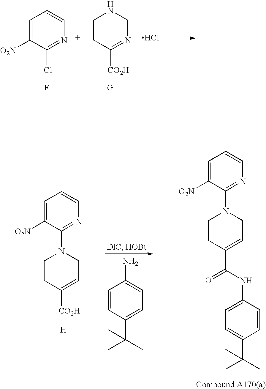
C1=C([O2N])C(Cl)=NC=C1.C1CC([CO2H])=NCN1.Cl.F.[G].C1=C([O2N])C(N2CCC([CO2H])=CC2)=NC=C1.[H].NC1=CC=C(C(C)(C)C)C=C1.C1CC(C(=O)NC2=CC=C(C(C)(C)C)C=C2)=CCN1C1=NC=CC=C1[O2N]
